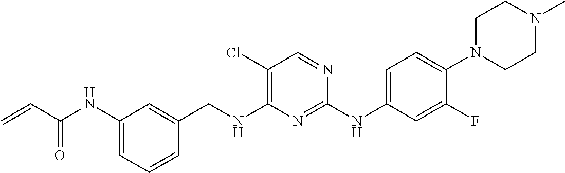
C=CC(NC1=CC=CC(CNC2=C(Cl)C=NC(NC3=CC=C(N4CCN(C)CC4)C(F)=C3)=N2)=C1)=O
